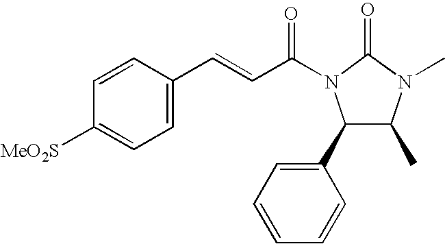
C1=CC(C=CC(N2C(C3=CC=CC=C3)C(C)N(C)C2=O)=O)=CC=C1[MeO2S]
